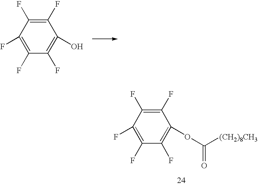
C1(F)=C(F)C(F)=C(F)C(F)=C1O.C1(F)=C(F)C(F)=C(F)C(F)=C1OC([(CH2)8CH3])=O
